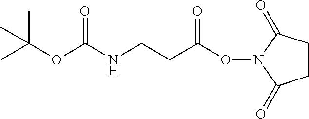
C1CC(=O)N(OC(CCNC(OC(C)(C)C)=O)=O)C1=O
